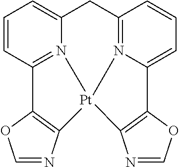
C1C2=CC=CC3=N2[Pt]2(N4=C1C=CC=C4C1=C2N=CO1)C1=C3OC=N1
